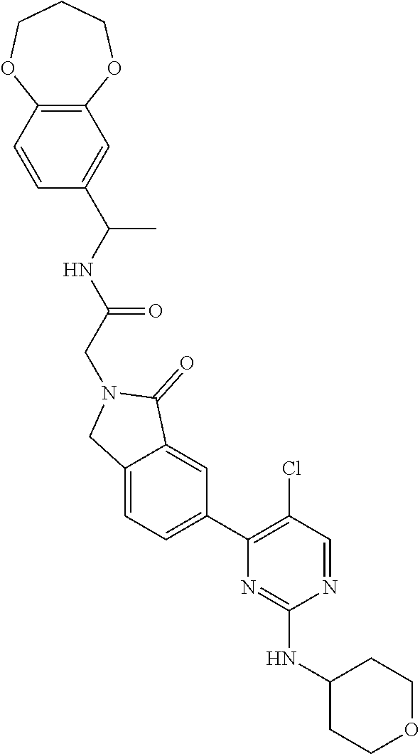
N1=CC(Cl)=C(C2=CC=C3C(=C2)C(=O)N(CC(=O)NC(C)C2=CC4=C(C=C2)OCCCO4)C3)N=C1NC1CCOCC1
